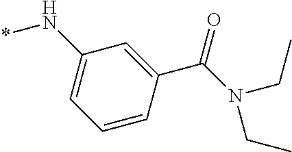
C1(N*)=CC=CC(C(=O)N(CC)CC)=C1
